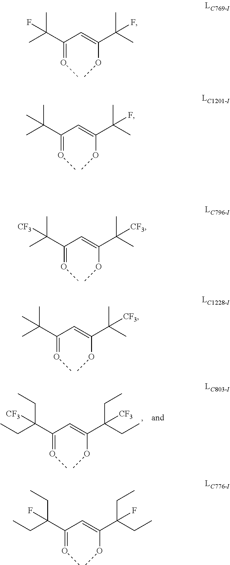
O(=C(C(CC)(CC)[CF3])C=C(C(CC)(CC)[CF3])OC)C.O(=C(C(C)(C)F)C=C(C(C)(C)F)OC)C.O(=C(C(C)(C)C)C=C(C(C)(C)F)OC)C.O(=C(C(C)(C)[CF3])C=C(C(C)(C)[CF3])OC)C.O(=C(C(C)(C)C)C=C(C(C)(C)[CF3])OC)C.O(=C(C(CC)(CC)F)C=C(C(CC)(CC)F)OC)C
